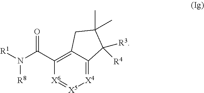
[X4]1=C2C(=C(C(N([R1])[R8])=O)[X6]=[X5]1)CC(C)(C)C2([R3])[R4]
